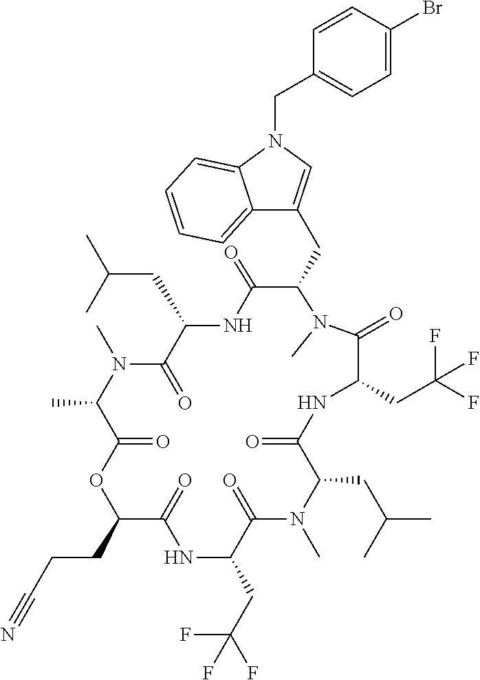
C(C1C(=O)NC(CC(C)C)C(=O)N(C)C(C)C(=O)OC(CCC#N)C(=O)NC(CC(F)(F)F)C(=O)N(C)C(CC(C)C)C(=O)NC(CC(F)(F)F)C(=O)N1C)C1=CN(CC2=CC=C(Br)C=C2)C2=CC=CC=C12
